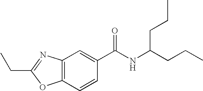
C12=C(C=CC(C(NC(CCC)CCC)=O)=C1)OC(CC)=N2
